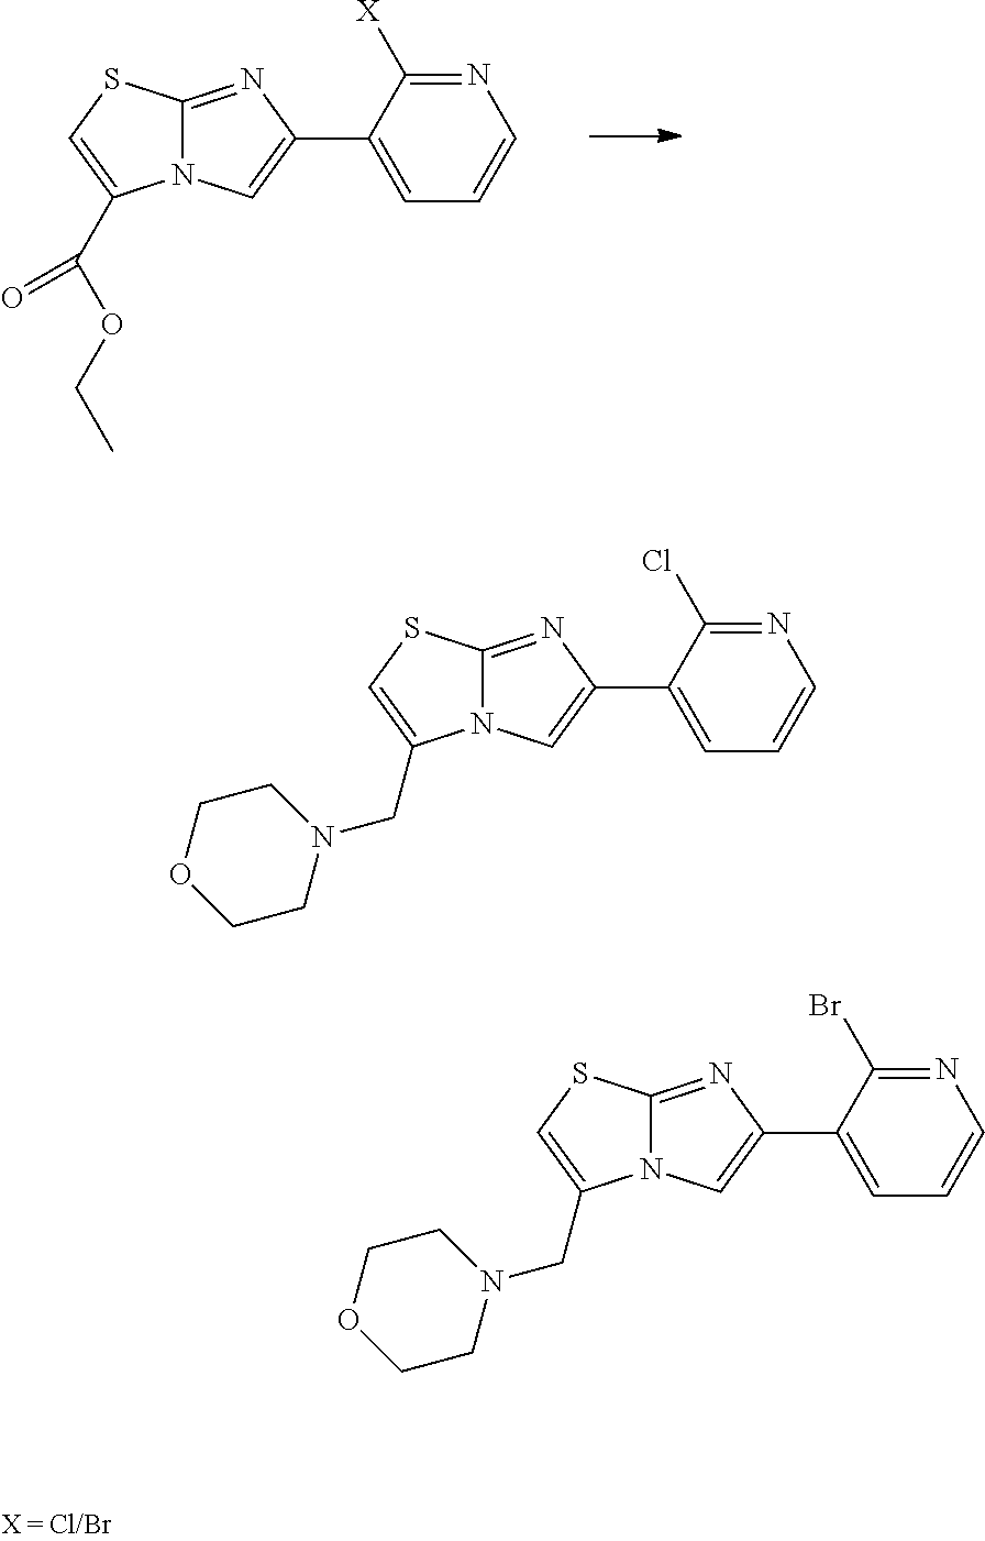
C1=C(C2=CN3C(=N2)SC=C3C(=O)OCC)C([X])=NC=C1.C1=C(C2=CN3C(=N2)SC=C3CN2CCOCC2)C(Cl)=NC=C1.C1=C(C2=CN3C(=N2)SC=C3CN2CCOCC2)C(Br)=NC=C1
